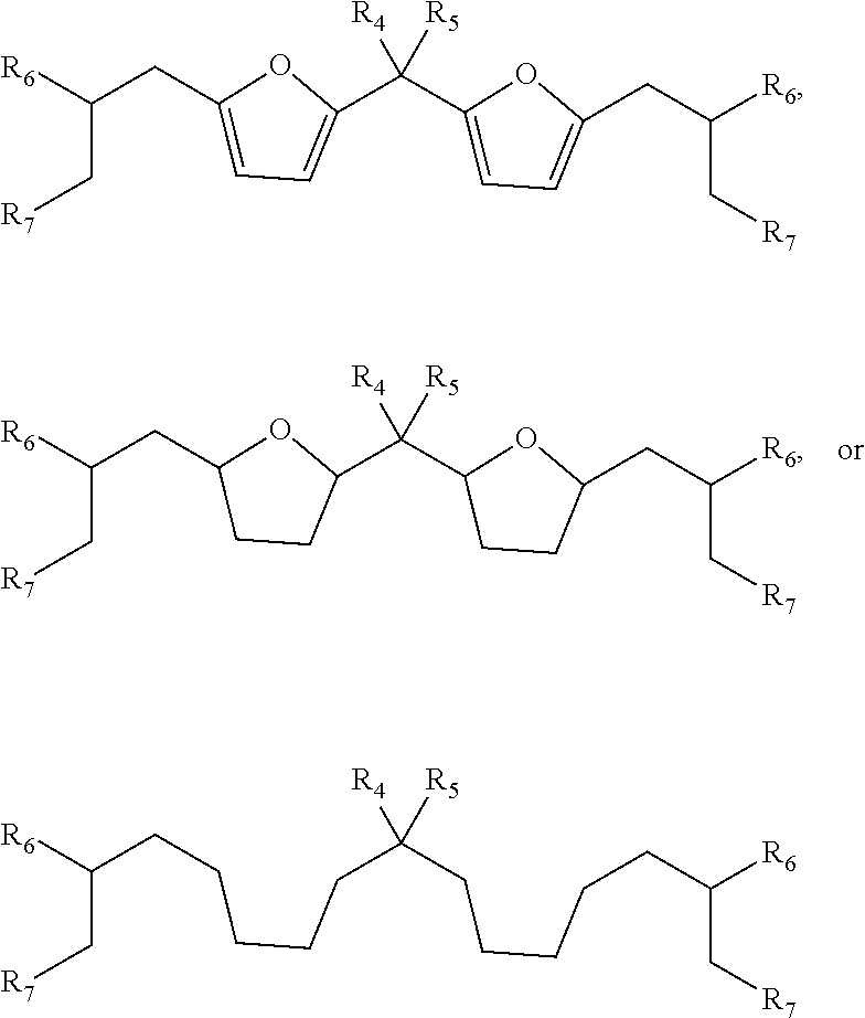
C1CC(C([R4])([R5])C2CCC(CC([R6])C[R7])O2)OC1CC([R6])C[R7].C1=C(CC([R6])C[R7])OC(C([R4])([R5])C2=CC=C(CC([R6])C[R7])O2)=C1.C(CCC([R4])([R5])CCCCCC([R6])C[R7])CCC([R6])C[R7]
